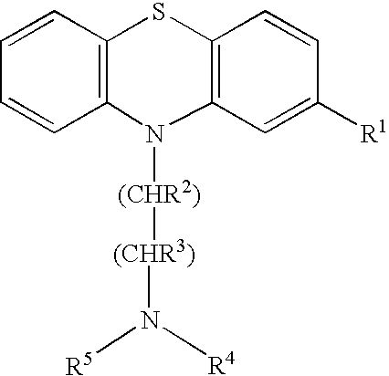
C12=C(C=CC=C1)SC1=C(N2[(CHR2)][(CHR3)]N([R4])[R5])C=C([R1])C=C1
